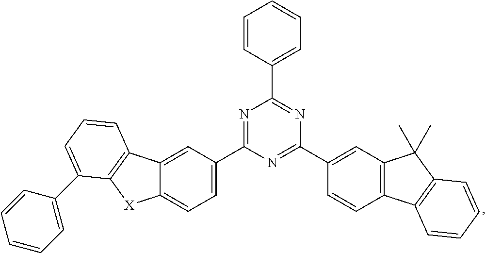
C1=C(C2=NC(C3=CC=CC=C3)=NC(C3=CC4=C(C=C3)C3=C(C4(C)C)C=CC=C3)=N2)C=C2C(=C1)[X]C1=C2C=CC=C1C1=CC=CC=C1
